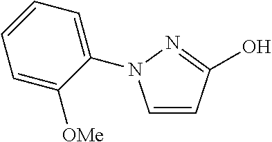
C1=CC(O)=NN1C1=CC=CC=C1[OMe]
